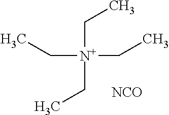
C([N+](CC)(CC)CC)C.[NCO]
